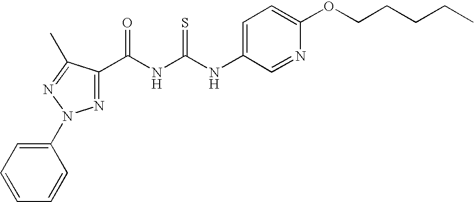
N(C(NC(=O)C1=NN(C2=CC=CC=C2)N=C1C)=S)C1=CC=C(OCCCCC)N=C1
